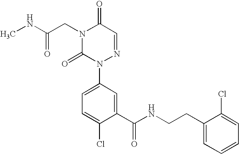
N(C(CN1C(=O)N(C2=CC=C(Cl)C(C(NCCC3=CC=CC=C3Cl)=O)=C2)N=CC1=O)=O)C
